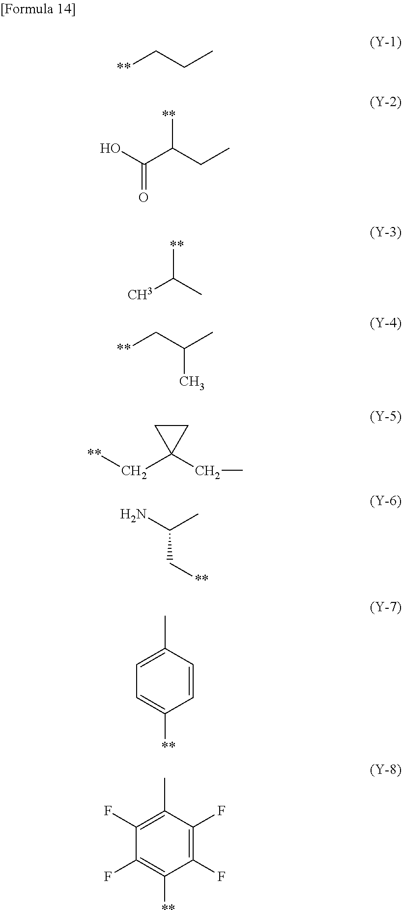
[**]CCC.OC(C(CC)[**])=O.CC(C)[**].[**]CC(C)C.C1(CC)(C[**])CC1.NC(C)C[**].C1=C(C)C=CC([**])=C1.C1(F)=C(C)C(F)=C(F)C([**])=C1F
